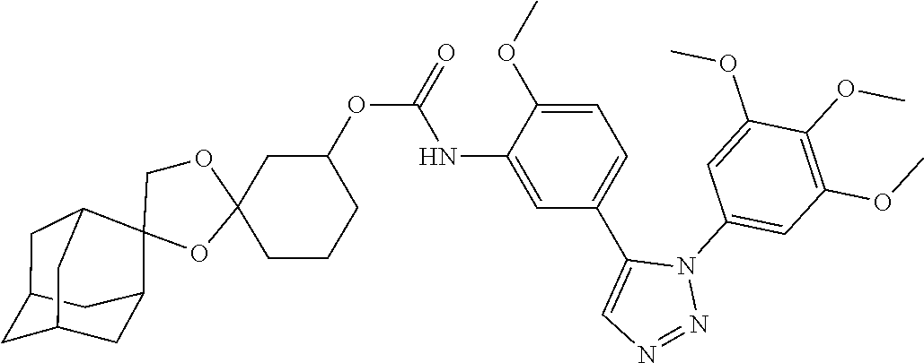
O(C)C1=C(OC)C(OC)=CC(N2C(C3=CC=C(OC)C(NC(OC4CC5(OC6(C7CC8CC(CC6C8)C7)CO5)CCC4)=O)=C3)=CN=N2)=C1
